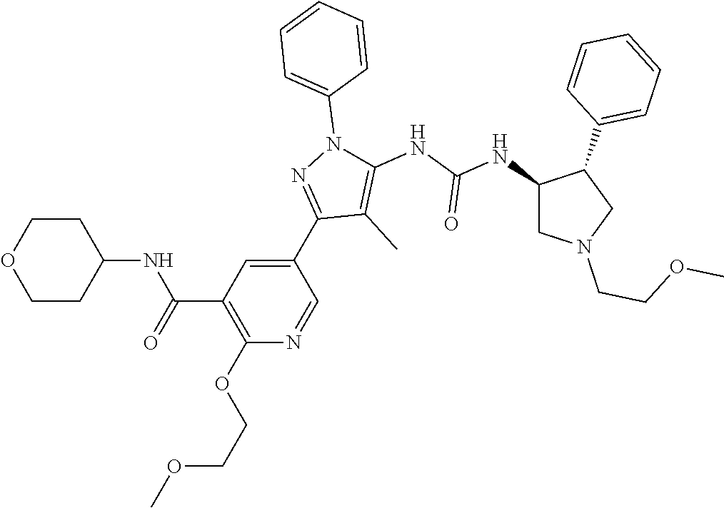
C1(C2=NN(C3=CC=CC=C3)C(NC(NC3CN(CCOC)CC3C3=CC=CC=C3)=O)=C2C)=CC(C(=O)NC2CCOCC2)=C(OCCOC)N=C1
